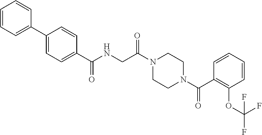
N1(C(CNC(=O)C2=CC=C(C3=CC=CC=C3)C=C2)=O)CCN(C(C2=C(OC(F)(F)F)C=CC=C2)=O)CC1
